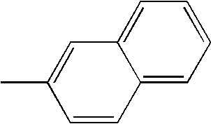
C12=CC=CC=C1C=C(C)C=C2
